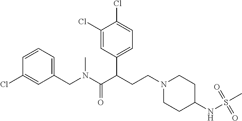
C1(CN(C(C(CCN2CCC(NS(C)(=O)=O)CC2)C2=CC=C(Cl)C(Cl)=C2)=O)C)=CC=CC(Cl)=C1
